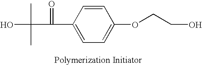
C1(C(C(C)(C)O)=O)=CC=C(OCCO)C=C1
